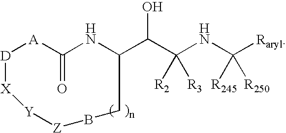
[D]1[A]C(=O)NC(C(C(NC([Raryl])([R245])[R250])([R2])[R3])O)CB[Z][Y][X]1
